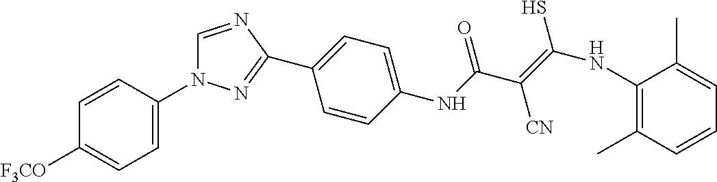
C1=C(N2C=NC(C3=CC=C(NC(C(=C(NC4=C(C)C=CC=C4C)S)[CN])=O)C=C3)=N2)C=CC([F3CO])=C1
